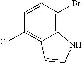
C1(Cl)=C2C(=C(Br)C=C1)NC=C2
